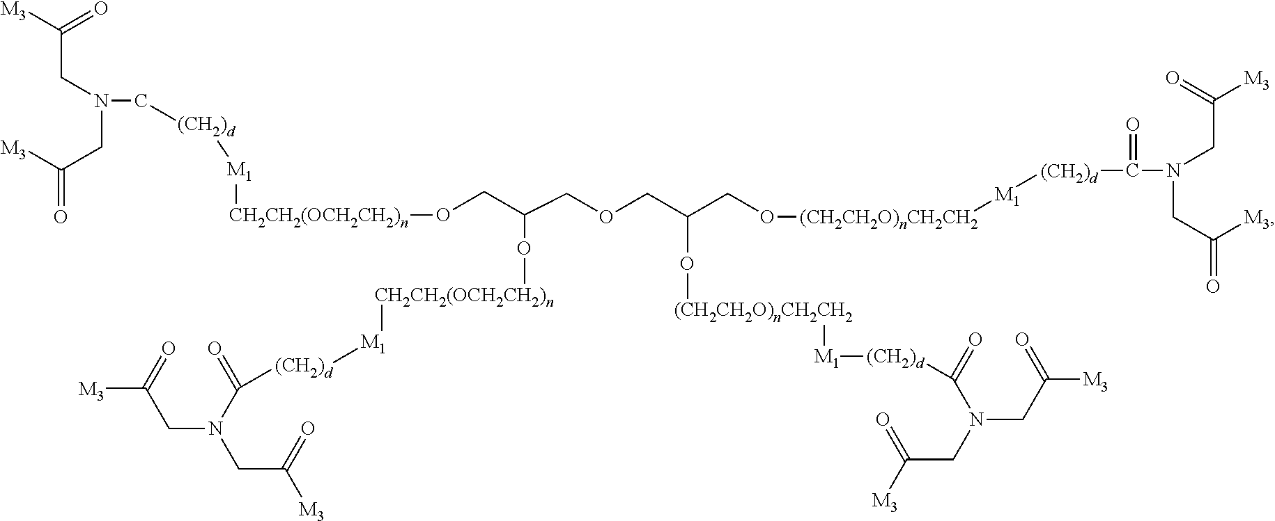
[CH2CH2(OCH2CH2)n](OCC(COCC(CO[(CH2CH2O)nCH2CH2][M1][(CH2)d]C(N(CC(=O)[M3])CC([M3])=O)=O)O[(CH2CH2O)nCH2CH2][M1][(CH2)d]C(N(CC(=O)[M3])CC(=O)[M3])=O)O[CH2CH2(OCH2CH2)n][M1][(CH2)d]C(N(CC(=O)[M3])CC(=O)[M3])=O)[M1][(CH2)d]CN(CC([M3])=O)CC(=O)[M3]
